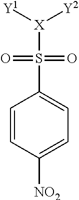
[Y1][X]([Y2])S(=O)(=O)C1=CC=C([NO2])C=C1
